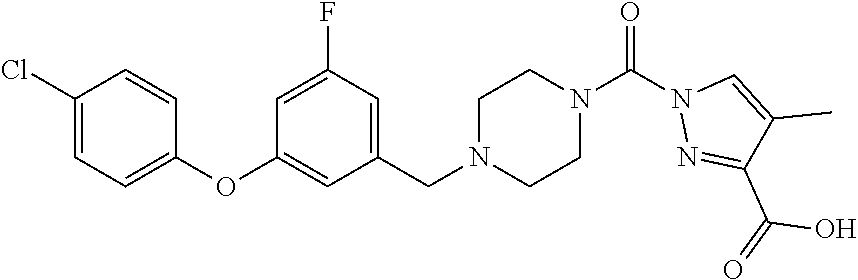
C1(Cl)=CC=C(OC2=CC(CN3CCN(C(N4N=C(C(=O)O)C(C)=C4)=O)CC3)=CC(F)=C2)C=C1
